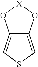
O1[X]OC2=CSC=C12
